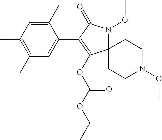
C1(C)=CC(C)=C(C)C=C1C1=C(OC(OCC)=O)C2(N(OC)C1=O)CCN(OC)CC2
